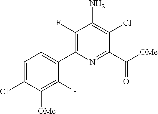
C1(F)=C(C2=CC=C(Cl)C([OMe])=C2F)N=C(C([OMe])=O)C(Cl)=C1N
